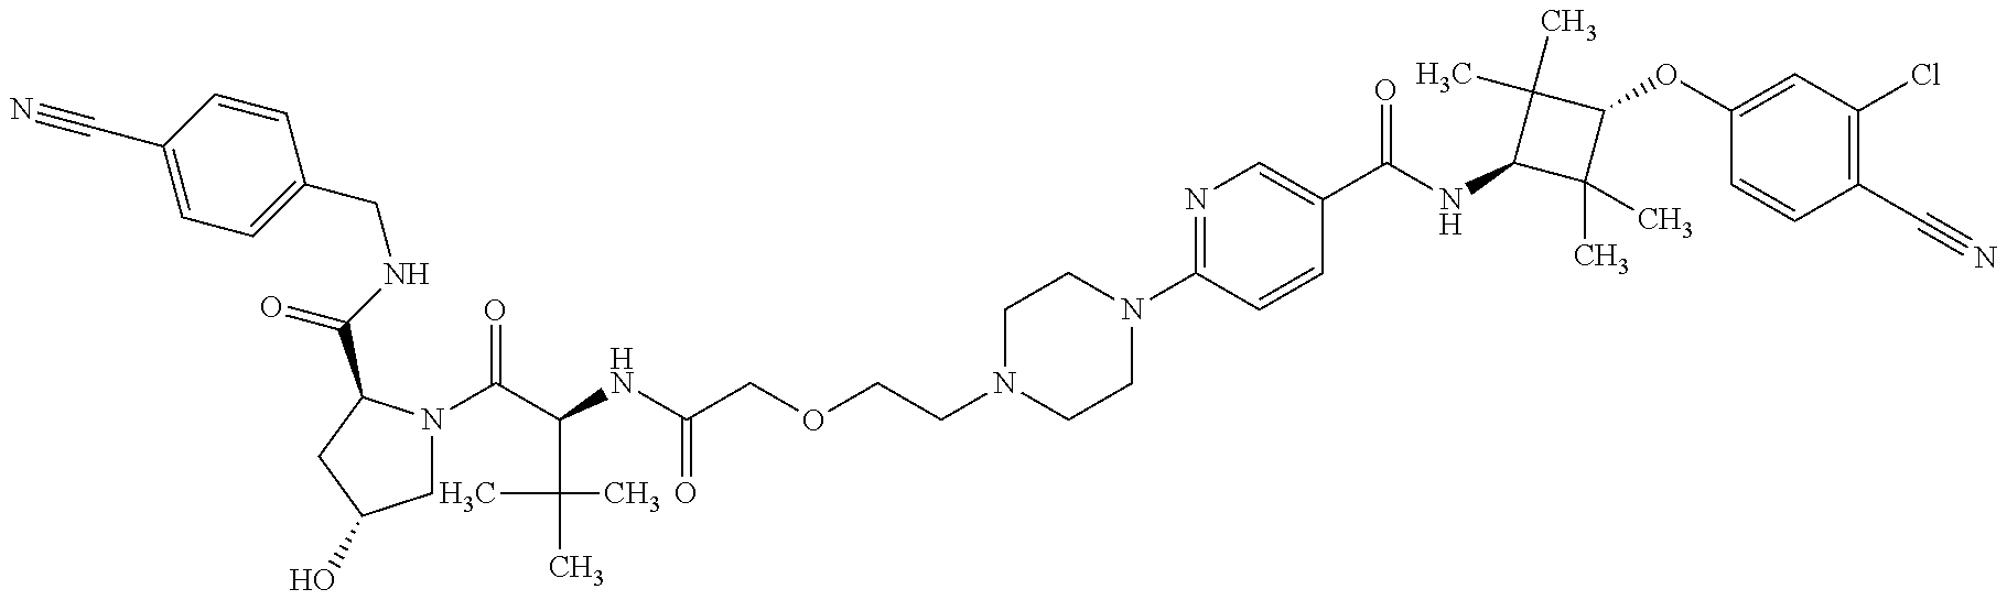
C1=C(C#N)C=CC(CNC(=O)C2N(C(C(NC(COCCN3CCN(C4=NC=C(C(NC5C(C)(C)C(OC6=CC(Cl)=C(C#N)C=C6)C5(C)C)=O)C=C4)CC3)=O)C(C)(C)C)=O)CC(O)C2)=C1
